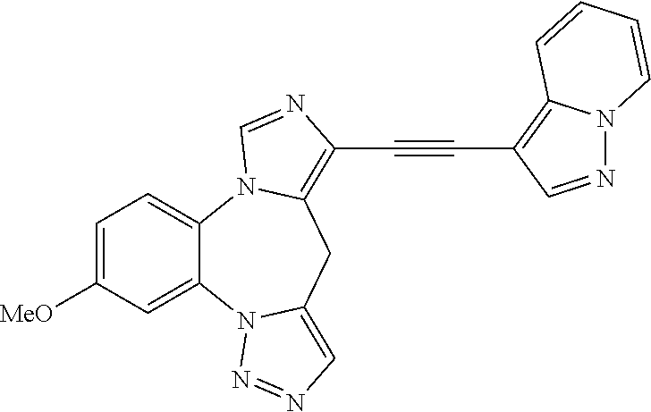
C1=C([MeO])C=C2C(=C1)N1C(=C(C#CC3=C4N(N=C3)C=CC=C4)N=C1)CC1=CN=NN21
